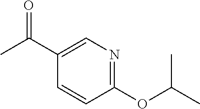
C1=CC(OC(C)C)=NC=C1C(C)=O
